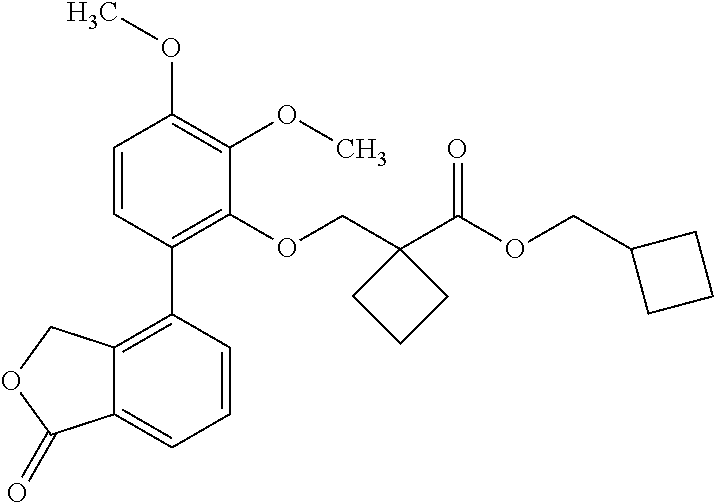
C1=CC(C2=C3C(=CC=C2)C(=O)OC3)=C(OCC2(C(OCC3CCC3)=O)CCC2)C(OC)=C1OC
